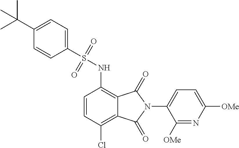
C1(S(NC2=C3C(=C(Cl)C=C2)C(=O)N(C2=CC=C([OMe])N=C2[OMe])C3=O)(=O)=O)=CC=C(C(C)(C)C)C=C1
